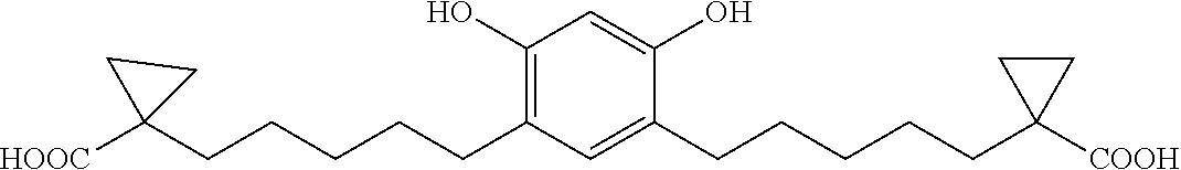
C1(CCCCCC2([HOOC])CC2)=C(O)C=C(O)C(CCCCCC2([COOH])CC2)=C1
